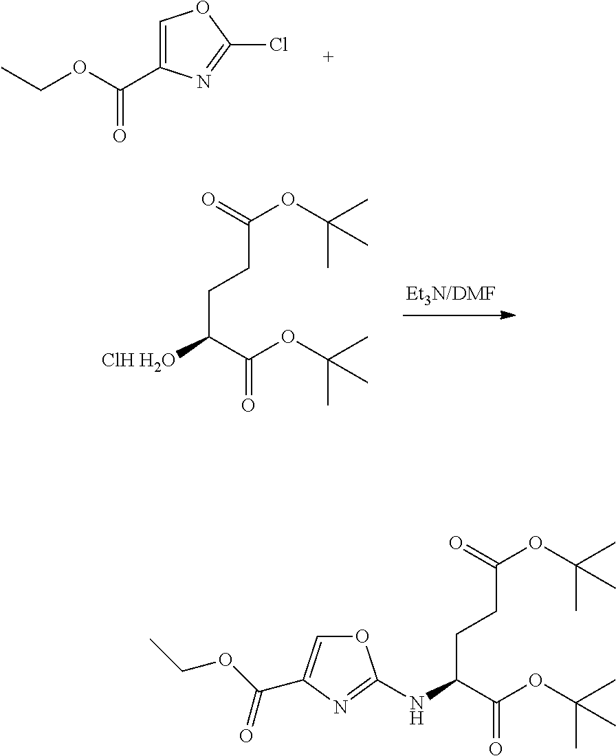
C1=C(C(OCC)=O)N=C(Cl)O1.O=C(OC(C)(C)C)CCC([ClH H2O])C(OC(C)(C)C)=O.O=C(OC(C)(C)C)CCC(NC1=NC(C(OCC)=O)=CO1)C(OC(C)(C)C)=O
